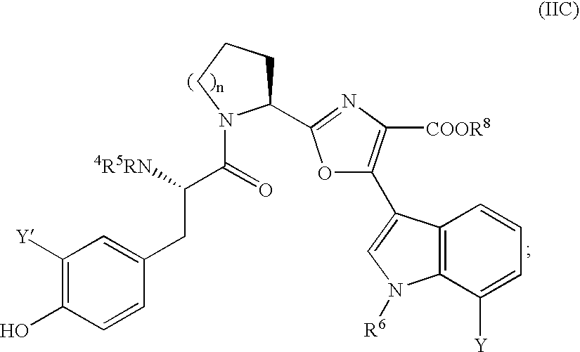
C(C(C(=O)N1C(C2=NC([COOR8])=C(C3=CN([R6])C4=C3C=CC=C4[Y])O2)CCC1)[4R5RN])C1=CC([Y])=C(O)C=C1
